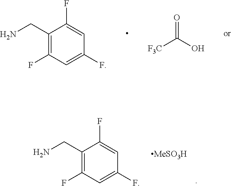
C1(CN)=C(F)C=C(F)C=C1F.O=C([F3C])O.C1(CN)=C(F)C=C(F)C=C1F.[MeSO3H]
